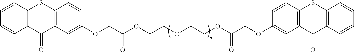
C1=CC2=C(C=C1)C(=O)C1=C(S2)C=CC(OCC(OCCOCCOC(COC2=CC3=C(SC4=C(C=CC=C4)C3=O)C=C2)=O)=O)=C1
